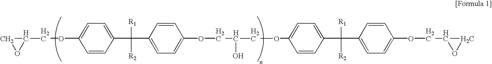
C1=CC(C([R1])([R2])C2=CC=C(OCC(COC3=CC=C(C([R1])([R2])C4=CC=C(OCC5CO5)C=C4)C=C3)O)C=C2)=CC=C1OCC1CO1
